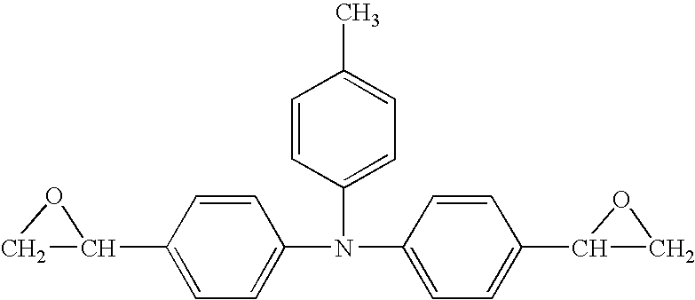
C1C(C2=CC=C(N(C3=CC=C(C4CO4)C=C3)C3=CC=C(C)C=C3)C=C2)O1
